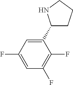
C1=C(C2CCCN2)C(F)=C(F)C=C1F
